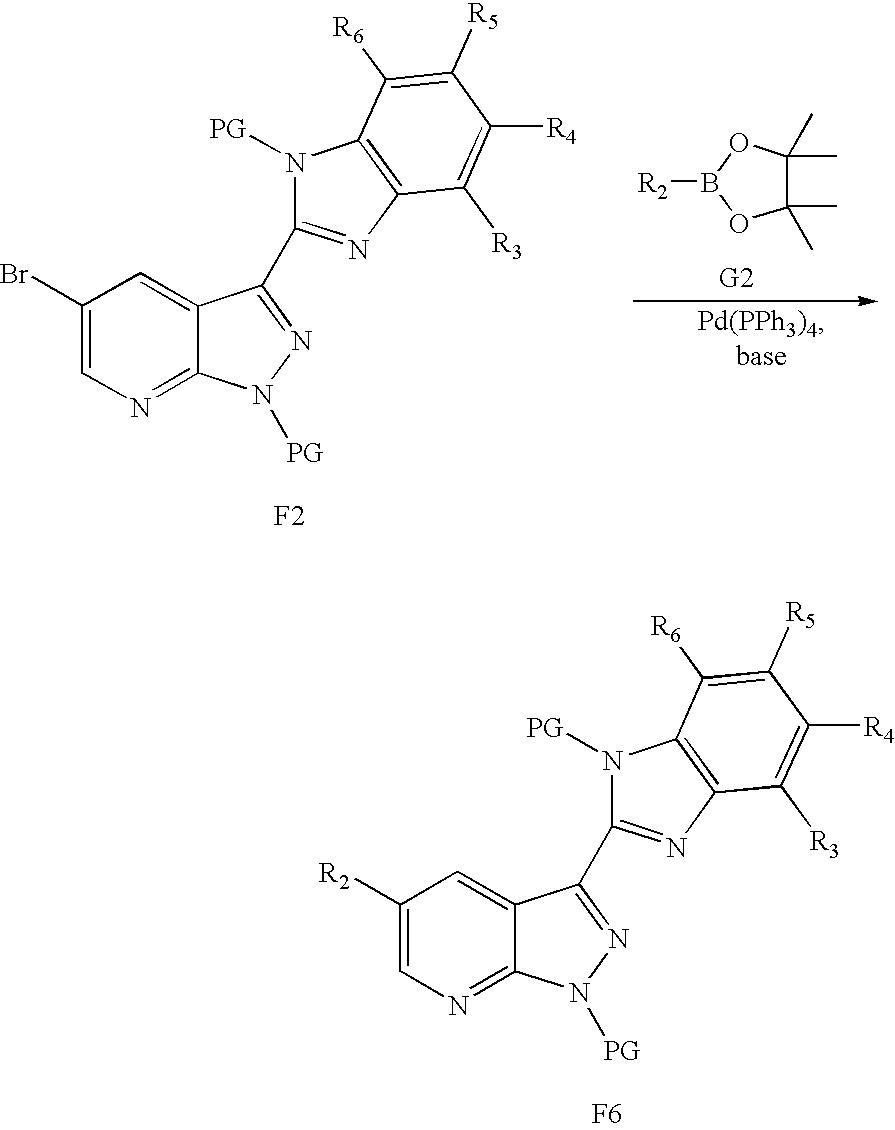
C1([R2])=CN=C2C(=C1)C(C1=NC3=C(N1[PG])C([R6])=C([R5])C([R4])=C3[R3])=NN2[PG].[F6].C1(Br)=CN=C2C(=C1)C(C1=NC3=C(N1[PG])C([R6])=C([R5])C([R4])=C3[R3])=NN2[PG].[F2].C1(C)(C)C(C)(C)OB([R2])O1
